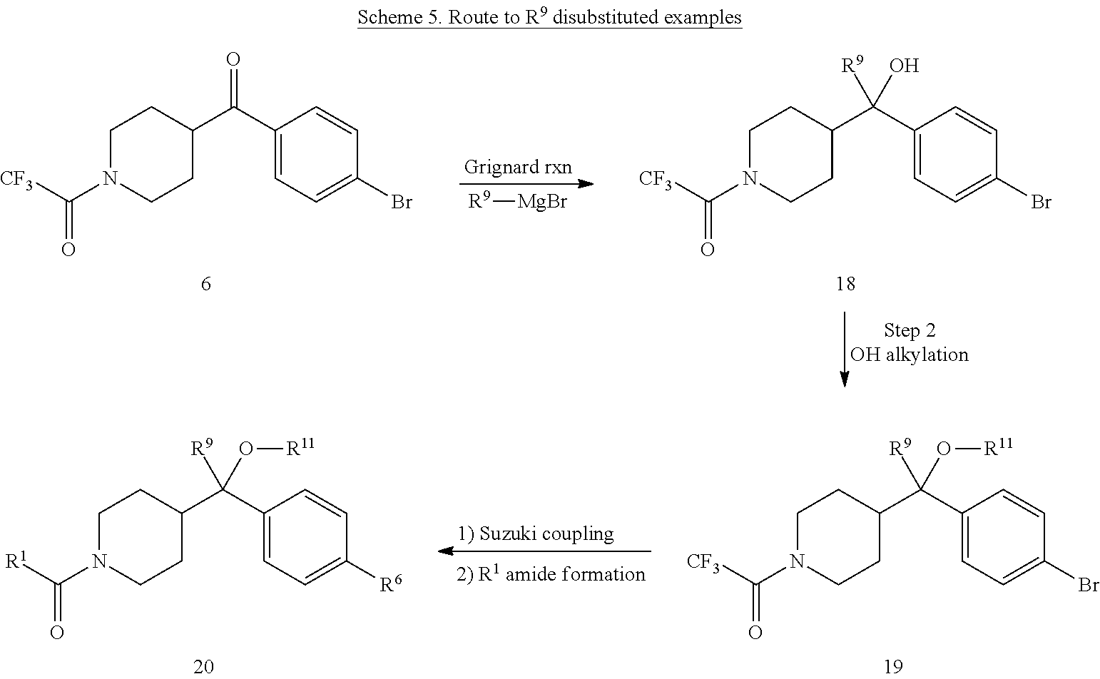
C1=CC(Br)=CC=C1C(C1CCN(C([CF3])=O)CC1)=O.C1=C(C(C2CCN(C([CF3])=O)CC2)([R9])O)C=CC(Br)=C1.[Grignard rxn].[R9][MgBr].[1) Suzuki coupling].C1=C(C(C2CCN(C([CF3])=O)CC2)([R9])O[R11])C=CC(Br)=C1.C1=C(C(C2CCN(C([R1])=O)CC2)([R9])O[R11])C=CC([R6])=C1
